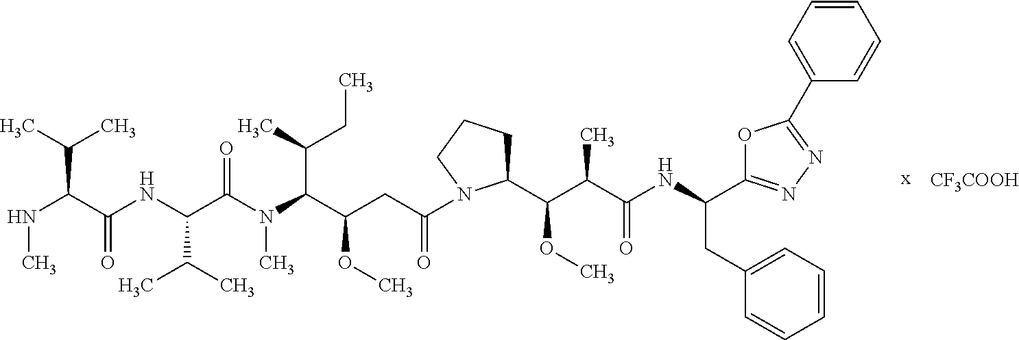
N(C(C(NC(C(N(C(C(CC(=O)N1C(C(C(C(NC(CC2=CC=CC=C2)C2=NN=C(C3=CC=CC=C3)O2)=O)C)OC)CCC1)OC)C(CC)C)C)=O)C(C)C)=O)C(C)C)C.[CF3COOH]
